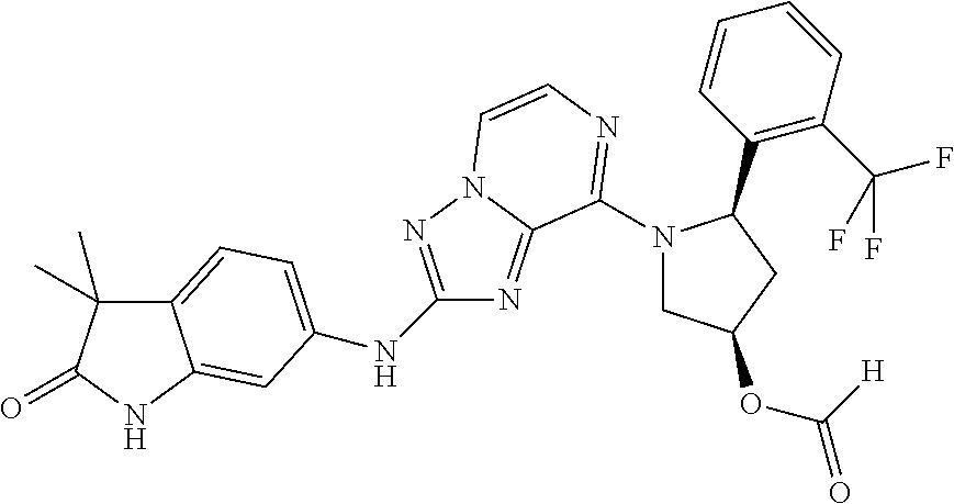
C12=CC=C(NC3=NN4C(=N3)C(N3CC(OC([H])=O)CC3C3=C(C(F)(F)F)C=CC=C3)=NC=C4)C=C1NC(=O)C2(C)C
